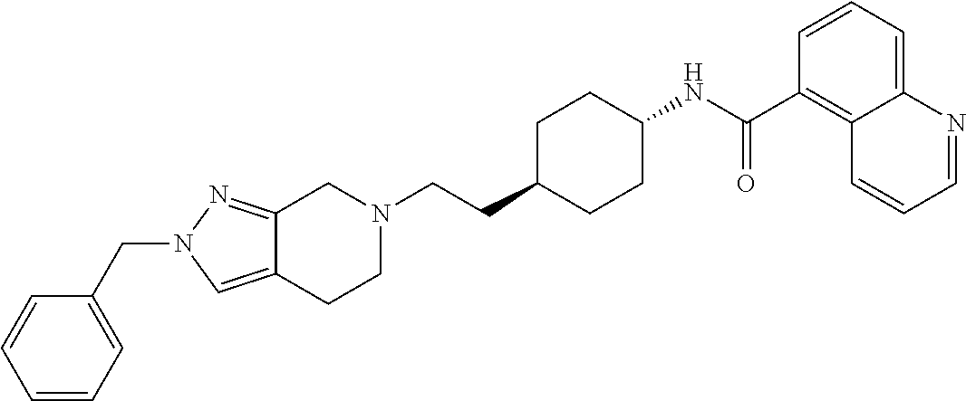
N1(CC2=CC=CC=C2)C=C2C(=N1)CN(CCC1CCC(NC(C3=C4C(=CC=C3)N=CC=C4)=O)CC1)CC2
